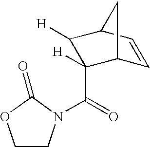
C1CN(C(=O)C2([H])C3C=CC(C2[H])C3)C(=O)O1
